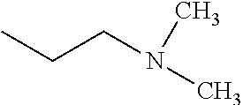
CCCN(C)C
